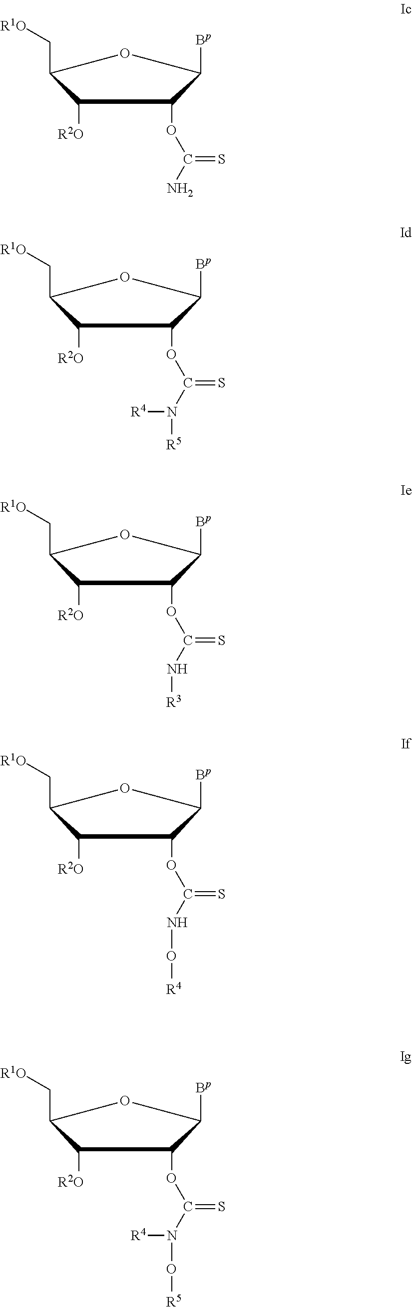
C1([R2O])C(C[R1O])OC([Bp])C1OC(N)=S.C1([R2O])C(C[R1O])OC([Bp])C1OC(N([R5])[R4])=S.C1([R2O])C(C[R1O])OC([Bp])C1OC(N[R3])=S.C1([R2O])C(C[R1O])OC([Bp])C1OC(NO[R4])=S.C1([R2O])C(C[R1O])OC([Bp])C1OC(N(O[R5])[R4])=S
